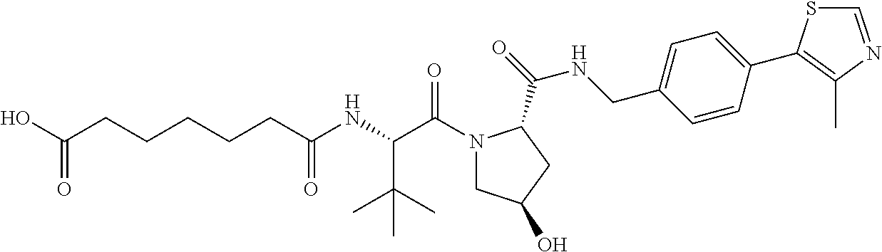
N1(C(C(NC(CCCCCC(O)=O)=O)C(C)(C)C)=O)CC(O)CC1C(=O)NCC1=CC=C(C2=C(C)N=CS2)C=C1
